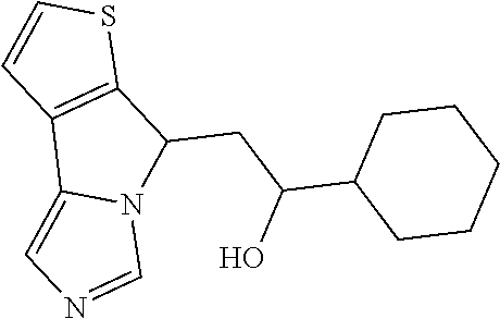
C1CC(C(CC2C3=C(C4=CN=CN24)C=CS3)O)CCC1
